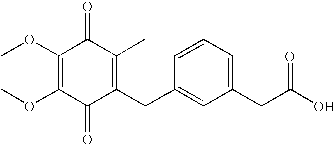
C1(=O)C(CC2=CC(CC(O)=O)=CC=C2)=C(C)C(=O)C(OC)=C1OC
